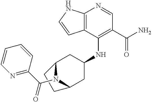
C12=C(C(NC3CC4N(C(C5=NC=CC=C5)=O)C(C3)CC4)=C(C(N)=O)C=N1)C=CN2
